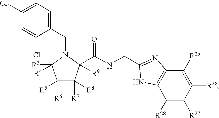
C1(CN2C([R3])([R4])C([R6])([R5])C([R7])([R8])C2(C(NCC2=NC3=C(C([R28])=C([R27])C([R26])=C3[R25])N2)=O)[R9])=CC=C(Cl)C=C1Cl
